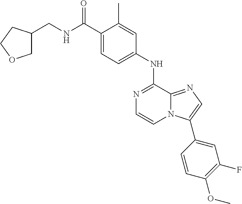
C1(NC2=NC=CN3C2=NC=C3C2=CC(F)=C(OC)C=C2)=CC=C(C(NCC2COCC2)=O)C(C)=C1
